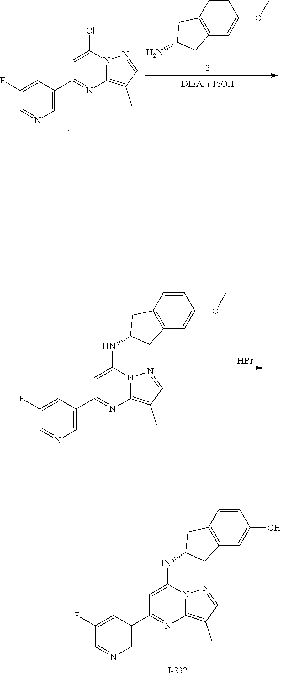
NC1CC2=C(C=C(OC)C=C2)C1.C12=C(C)C=NN1C(Cl)=CC(C1=CN=CC(F)=C1)=N2.Br.C12=C(C)C=NN1C(NC1CC3=C(C=C(OC)C=C3)C1)=CC(C1=CN=CC(F)=C1)=N2.C12=C(C)C=NN1C(NC1CC3=C(C=C(O)C=C3)C1)=CC(C1=CN=CC(F)=C1)=N2
